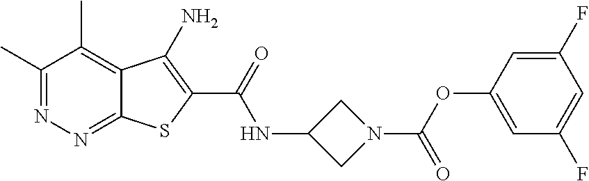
C1(C)=NN=C2C(=C1C)C(N)=C(C(=O)NC1CN(C(=O)OC3=CC(F)=CC(F)=C3)C1)S2
